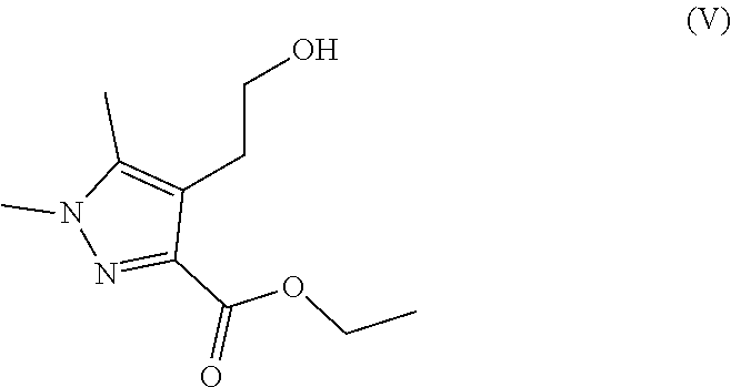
OCCC1=C(C)N(C)N=C1C(OCC)=O
